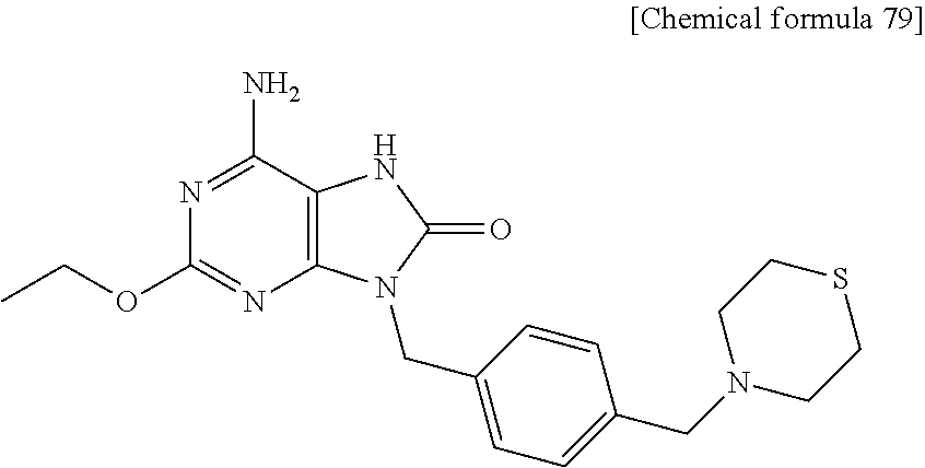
C12=C(C(N)=NC(OCC)=N1)NC(=O)N2CC1=CC=C(CN2CCSCC2)C=C1
